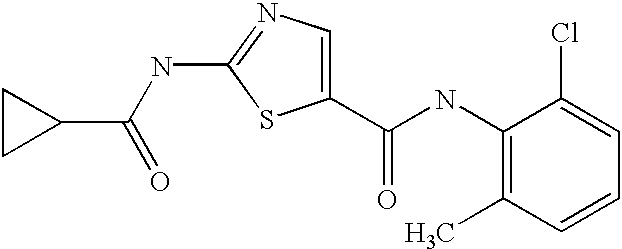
C1(C(NC2=C(C)C=CC=C2Cl)=O)=CN=C(NC(C2CC2)=O)S1
